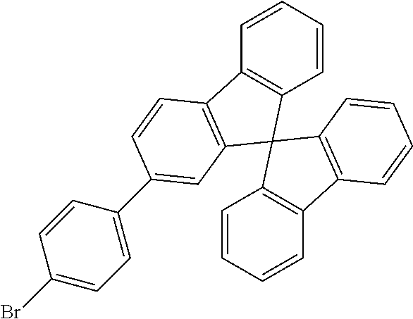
C1(Br)=CC=C(C2=CC3=C(C4=C(C=CC=C4)C34C3=C(C=CC=C3)C3=C4C=CC=C3)C=C2)C=C1
